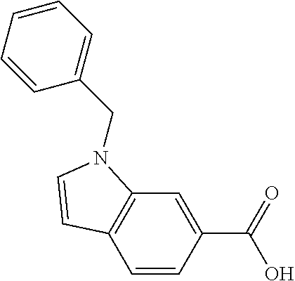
C1=CC(C(O)=O)=CC2=C1C=CN2CC1=CC=CC=C1
